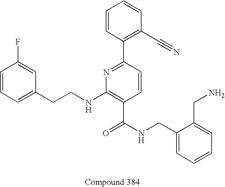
C1=CC=C(CCNC2=C(C(NCC3=CC=CC=C3CN)=O)C=CC(C3=C(C#N)C=CC=C3)=N2)C=C1F
